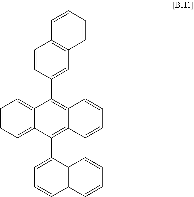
C1=CC=C2C(=C1)C(C1=CC3=C(C=C1)C=CC=C3)=C1C(=C2C2=CC=CC3=C2C=CC=C3)C=CC=C1
